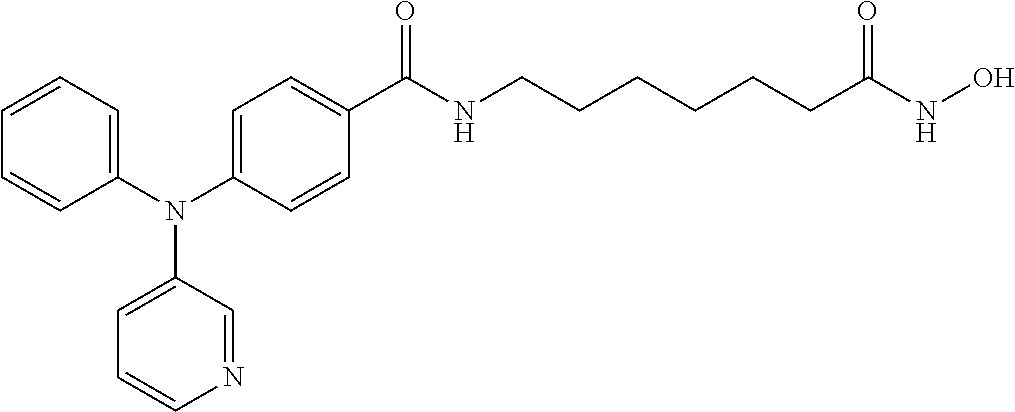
C1(N(C2=CC=C(C(NCCCCCCC(NO)=O)=O)C=C2)C2=CC=CN=C2)=CC=CC=C1
